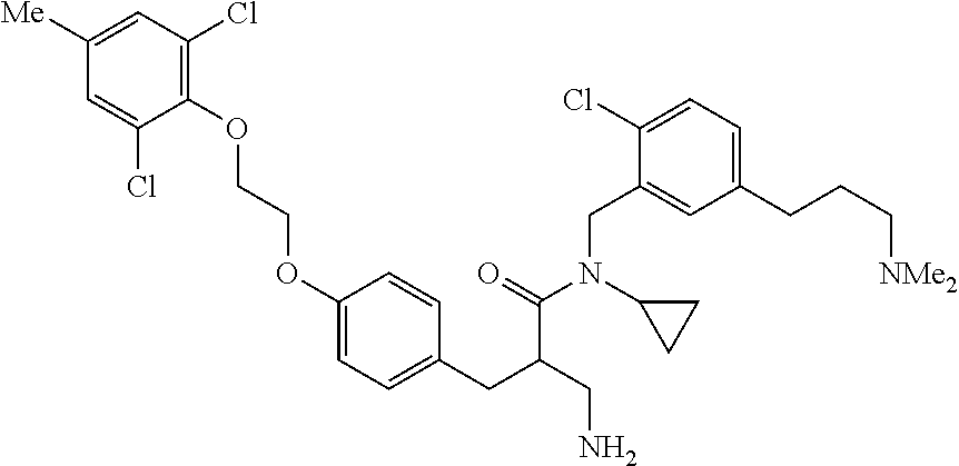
C1(OCCOC2=CC=C(CC(CN)C(=O)N(C3CC3)CC3=CC(CCC[NMe2])=CC=C3Cl)C=C2)=C(Cl)C=C([Me])C=C1Cl
